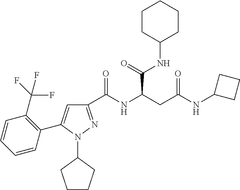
C1(C(NC(CC(NC2CCC2)=O)C(NC2CCCCC2)=O)=O)=NN(C2CCCC2)C(C2=C(C(F)(F)F)C=CC=C2)=C1
